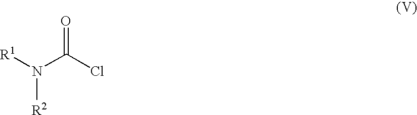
[R1]N(C(Cl)=O)[R2]
